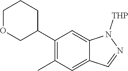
C1(C2COCCC2)=C(C)C=C2C(=C1)N([THP])N=C2
